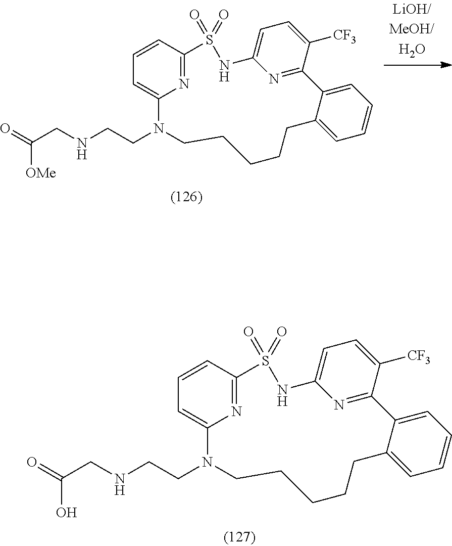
C(CN1CCCCCC2=CC=CC=C2C2=NC(=CC=C2[CF3])NS(=O)(=O)C2=NC1=CC=C2)NCC(=O)[OMe].C(CN1CCCCCC2=CC=CC=C2C2=NC(=CC=C2[CF3])NS(=O)(=O)C2=NC1=CC=C2)NCC(=O)O
